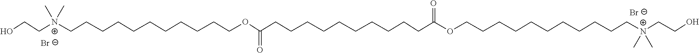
[Br-].[Br-].OCC[N+](CCCCCCCCCCCOC(=O)CCCCCCCCCCC(OCCCCCCCCCCC[N+](CCO)(C)C)=O)(C)C
